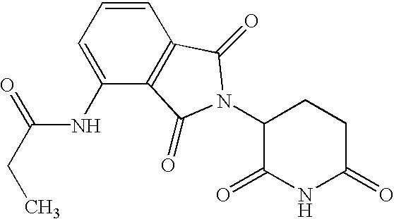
C1(=O)CCC(N2C(=O)C3=C(C=CC=C3NC(=O)CC)C2=O)C(=O)N1
